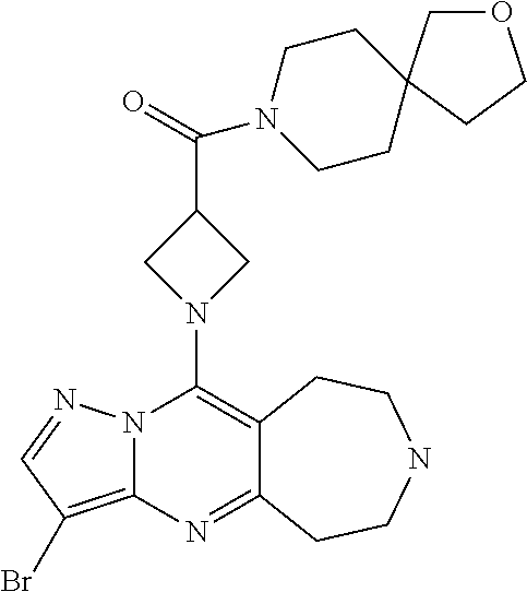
N12C(=C(Br)C=N1)N=C1C(=C2N2CC(C(=O)N3CCC4(CC3)COCC4)C2)CCNCC1
